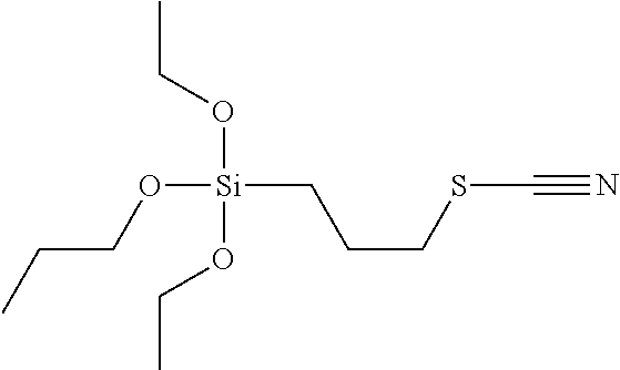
CCCO[Si](OCC)(OCC)CCCSC#N
